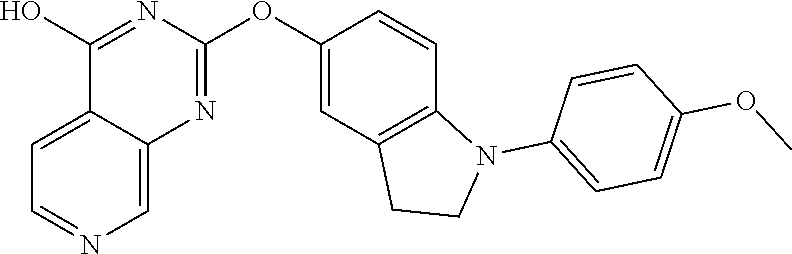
C12=CC=NC=C1N=C(OC1=CC3=C(C=C1)N(C1=CC=C(OC)C=C1)CC3)N=C2O
